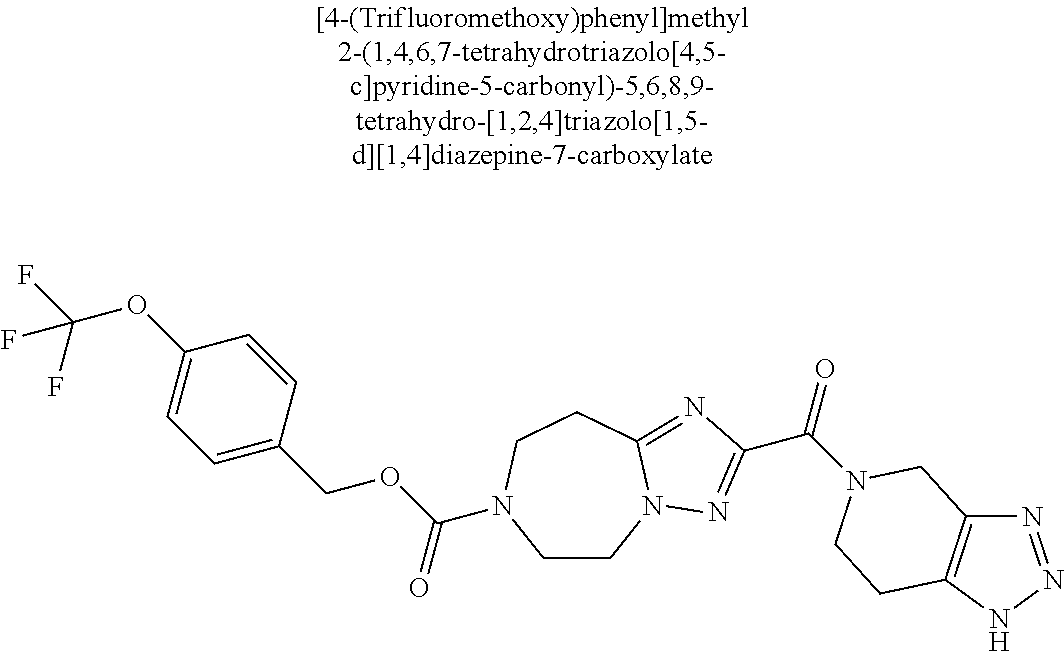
C1=C(COC(=O)N2CCN3C(=NC(C(=O)N4CC5=C(NN=N5)CC4)=N3)CC2)C=CC(OC(F)(F)F)=C1
